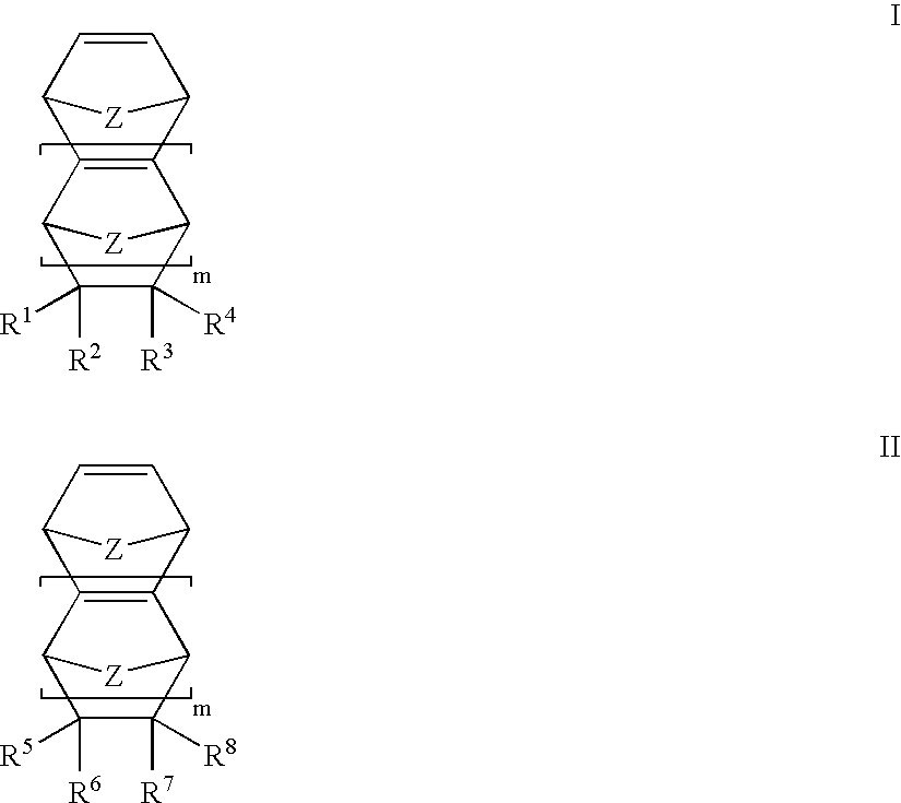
C12C=CC([Z]1)C1=C2C2C([R3])([R4])C([R2])([R1])C1[Z]2.C12C=CC([Z]1)C1=C2C2C([R7])([R8])C([R6])([R5])C1[Z]2
